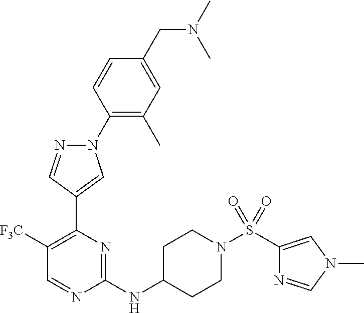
N1(C2=C(C)C=C(CN(C)C)C=C2)N=CC(C2=C([F3C])C=NC(NC3CCN(S(=O)(=O)C4=CN(C)C=N4)CC3)=N2)=C1
